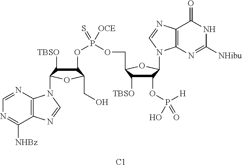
C1(OP([H])(=O)O)C([TBSO])C(COP(OC2C([TBSO])C(N3C4=C(C([NHBz])=NC=N4)N=C3)OC2CO)([OCE])=S)OC1N1C2=C(C(=O)NC([NHibu])=N2)N=C1.[C1]
